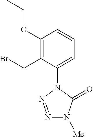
C1=C(N2N=NN([Me])C2=O)C(CBr)=C(OCC)C=C1
